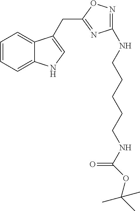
C1=CC=C2C(=C1)C(CC1=NC(NCCCCCNC(OC(C)(C)C)=O)=NO1)=CN2
